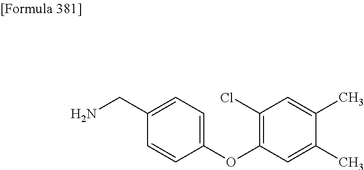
C1(CN)=CC=C(OC2=C(Cl)C=C(C)C(C)=C2)C=C1
